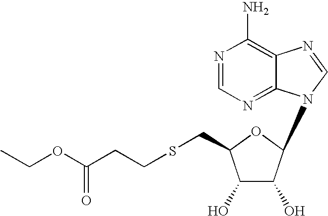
N1=CN=C2C(=C1N)N=CN2C1C(O)C(O)C(CSCCC(OCC)=O)O1
